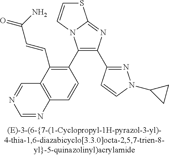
C1(C2=C(C=CC(=O)N)C3=C(C=C2)N=CN=C3)=C(C2=NN(C3CC3)C=C2)N=C2N1C=CS2
